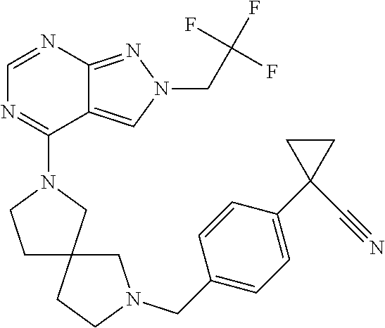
C1=NC2=NN(CC(F)(F)F)C=C2C(N2CCC3(C2)CCN(CC2=CC=C(C4(C#N)CC4)C=C2)C3)=N1
